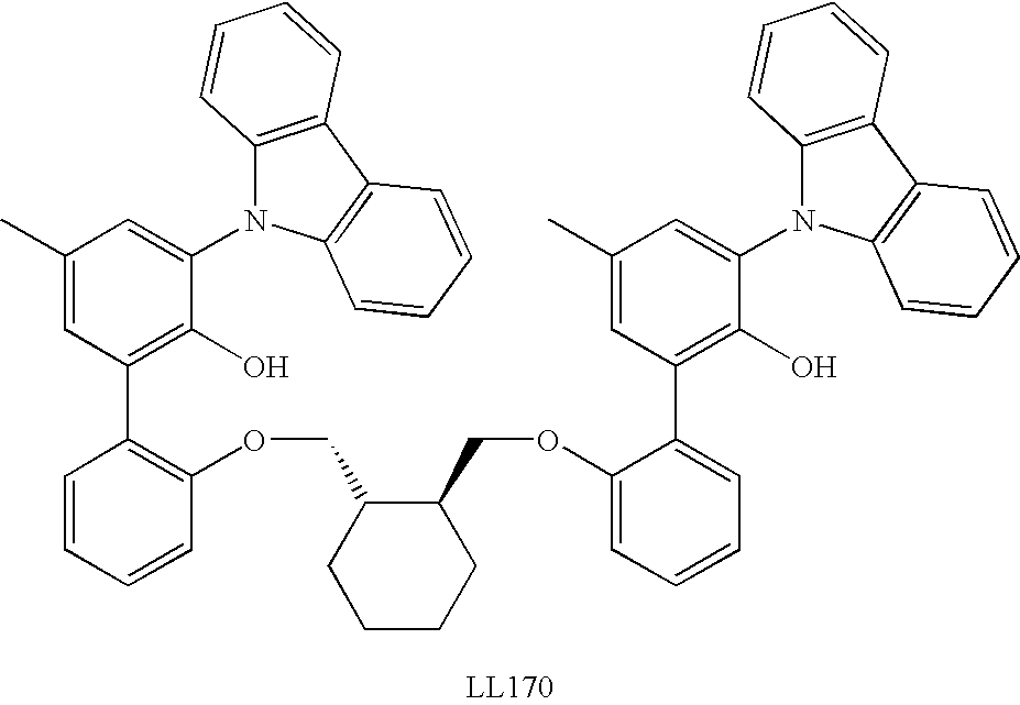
C1=CC=CC(OCC2CCCCC2COC2=CC=CC=C2C2=C(O)C(N3C4=C(C5=C3C=CC=C5)C=CC=C4)=CC(C)=C2)=C1C1=C(O)C(N2C3=C(C4=C2C=CC=C4)C=CC=C3)=CC(C)=C1
